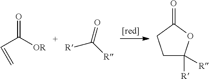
C(C([OR])=O)=C.[R]C([R])=O.C1C([R])([R])OC(=O)C1
